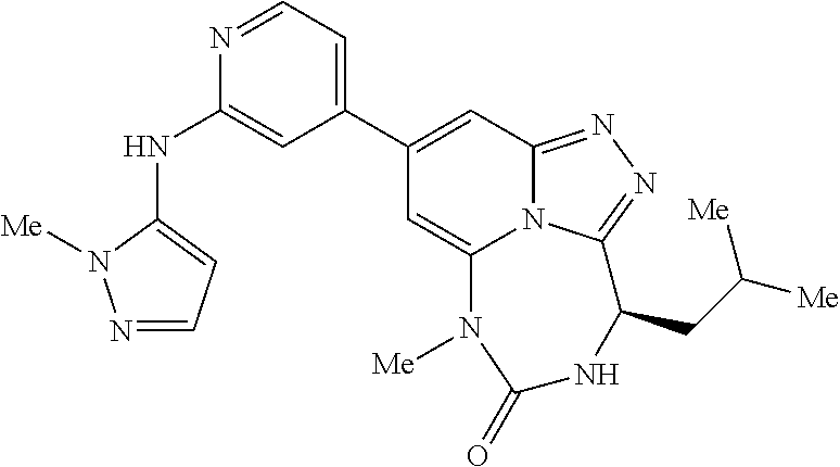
N1=CC=C(C2=CC3=NN=C4N3C(=C2)N([Me])C(=O)NC4CC([Me])[Me])C=C1NC1=CC=NN1[Me]
